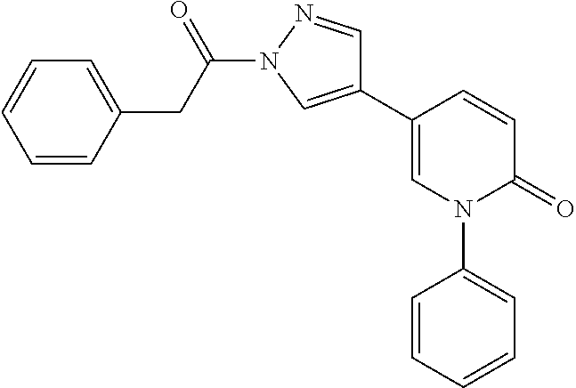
C1=CC(C2=CN(C(=O)CC3=CC=CC=C3)N=C2)=CN(C2=CC=CC=C2)C1=O
